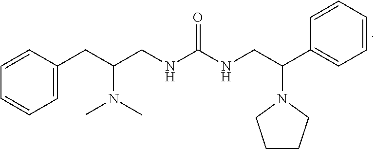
C1=C(CC(CNC(NCC(C2=CC=CC=C2)N2CCCC2)=O)N(C)C)C=CC=C1
